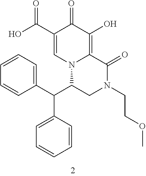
OC(C1=CN2C(=C(O)C1=O)C(=O)N(CCOC)CC2C(C1=CC=CC=C1)C1=CC=CC=C1)=O
